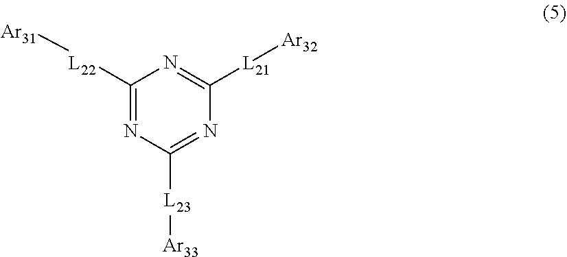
C1([L22][Ar31])=NC([L23][Ar33])=NC([L21][Ar32])=N1
